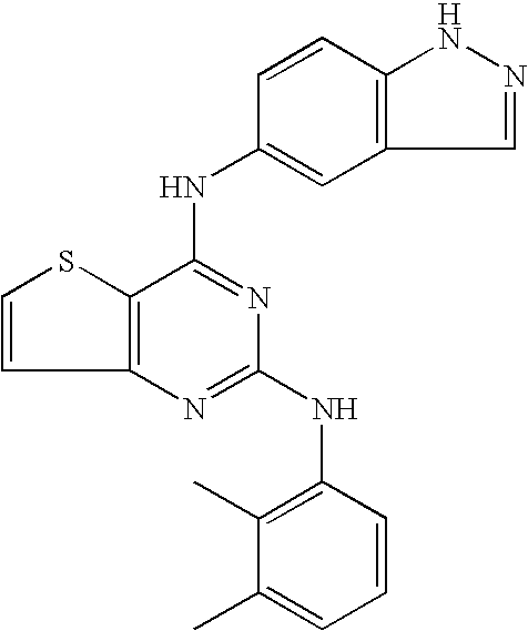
C12=C(C(NC3=CC4=C(C=C3)NN=C4)=NC(NC3=C(C)C(C)=CC=C3)=N1)SC=C2
